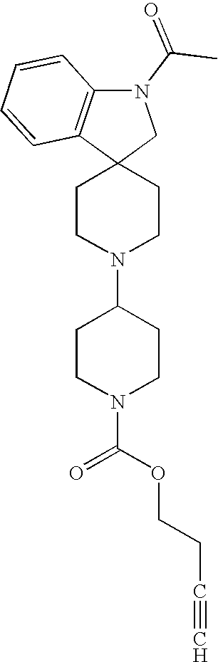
C1CN(C2CCN(C(OCCC#C)=O)CC2)CCC12CN(C(C)=O)C1=C2C=CC=C1
